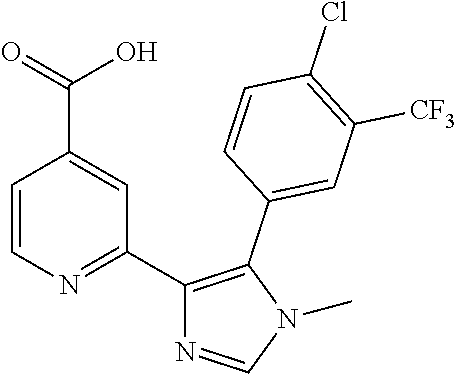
C1=CN=C(C2=C(C3=CC([CF3])=C(Cl)C=C3)N(C)C=N2)C=C1C(O)=O
